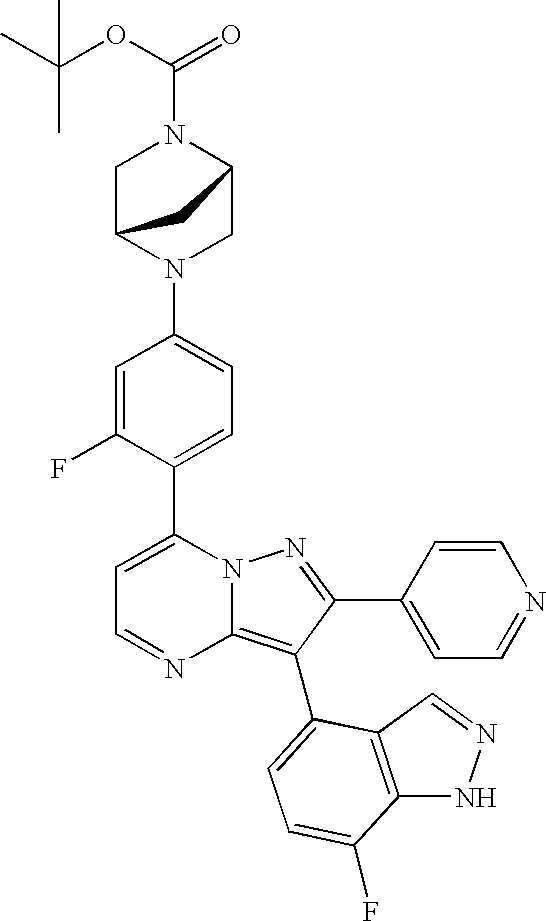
C1(C2=CC=C(N3CC4N(C(OC(C)(C)C)=O)CC3C4)C=C2F)=CC=NC2=C(C3=CC=C(F)C4=C3C=NN4)C(C3=CC=NC=C3)=NN12
